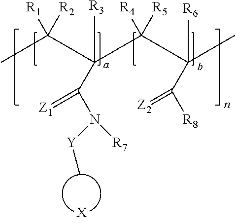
[X].C([R8])(=[Z2])C(C(C(C(=[Z1])N([Y]C)[R7])(C(C)([R1])[R2])[R3])([R4])[R5])(C)[R6]
